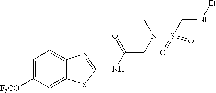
C1=C([F3CO])C=C2C(=C1)N=C(NC(CN(C)S(CN[Et])(=O)=O)=O)S2
